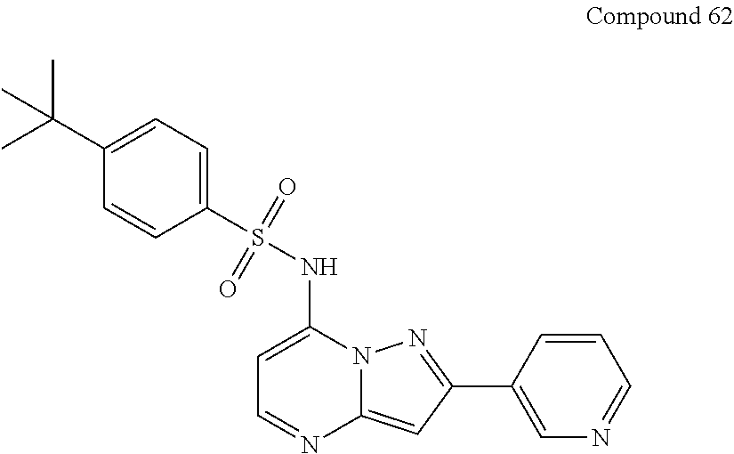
C1=C(NS(=O)(C2=CC=C(C(C)(C)C)C=C2)=O)N2C(=CC(C3=CN=CC=C3)=N2)N=C1
